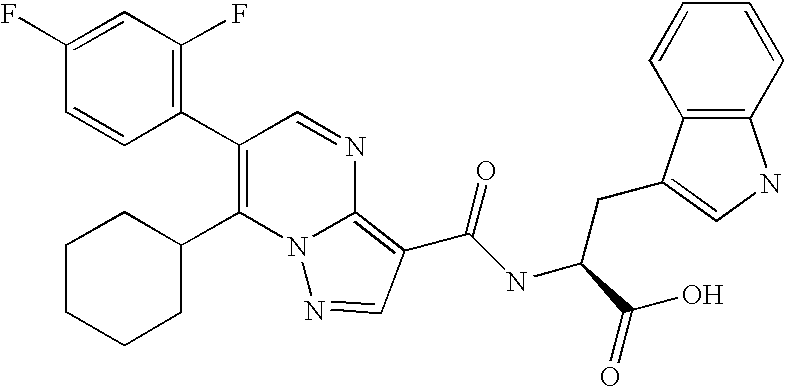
N12C(=C(C(NC(C(O)=O)CC3=CNC4=C3C=CC=C4)=O)C=N1)N=CC(C1=C(F)C=C(F)C=C1)=C2C1CCCCC1
